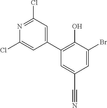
C1(Cl)=CC(C2=C(O)C(Br)=CC(C#N)=C2)=CC(Cl)=N1
